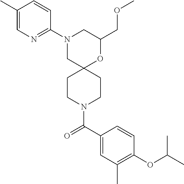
N1(C2=NC=C(C)C=C2)CC2(OC(COC)C1)CCN(C(C1=CC(C)=C(OC(C)C)C=C1)=O)CC2
